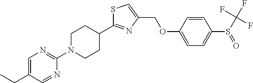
C1=C(COC2=CC=C(S(C(F)(F)F)=O)C=C2)N=C(C2CCN(C3=NC=C(CC)C=N3)CC2)S1
